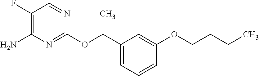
C1(C(OC2=NC(N)=C(F)C=N2)C)=CC=CC(OCCCC)=C1
